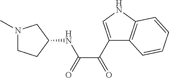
N1(C)CCC(NC(C(=O)C2=CNC3=C2C=CC=C3)=O)C1
